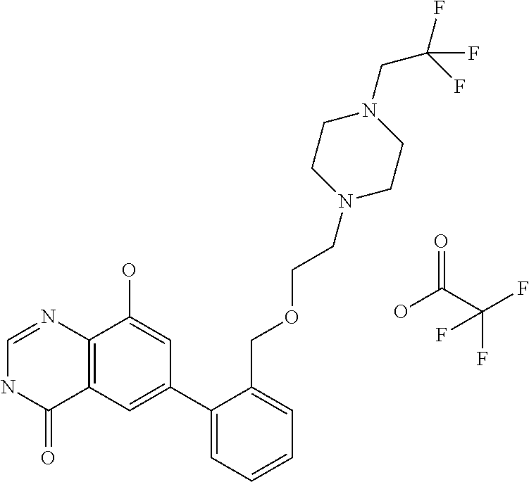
C12=C(C=C(C3=CC=CC=C3COCCN3CCN(CC(F)(F)F)CC3)C=C1O)C(=O)NC=N2.O=C(C(F)(F)F)O
